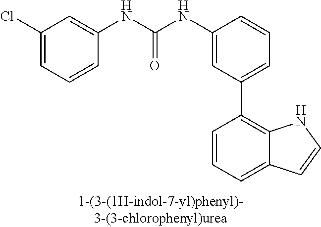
C1(NC(NC2=CC(Cl)=CC=C2)=O)=CC(C2=C3C(=CC=C2)C=CN3)=CC=C1
